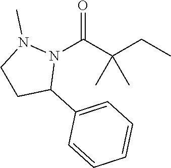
O=C(C(CC)(C)C)N1N(C)CCC1C1=CC=CC=C1
